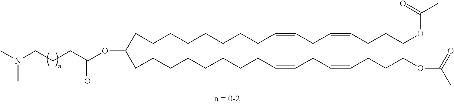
CN(CCCC(OC(CCCCCCCCC=CCC=CCCCOC(C)=O)CCCCCCCCC=CCC=CCCCOC(C)=O)=O)C
